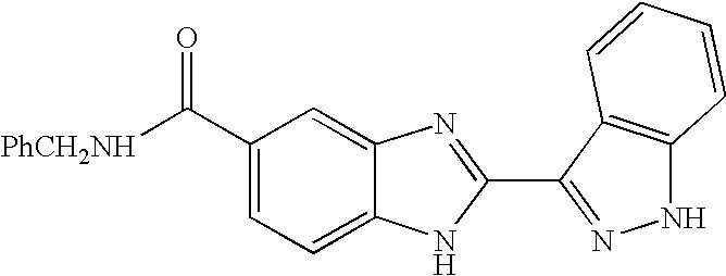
C1(C(=O)[PhCH2NH])=CC=C2C(=C1)N=C(C1=NNC3=C1C=CC=C3)N2
